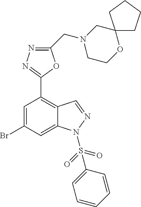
C1(Br)=CC(C2=NN=C(CN3CCOC4(CCCC4)C3)O2)=C2C(=C1)N(S(=O)(=O)C1=CC=CC=C1)N=C2
